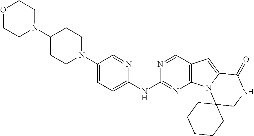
C1(N2CCOCC2)CCN(C2=CC=C(NC3=NC4=C(C=N3)C=C3N4C4(CNC3=O)CCCCC4)N=C2)CC1
